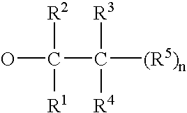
OC(C([R3])([R4])[(R5)n])([R2])[R1]
